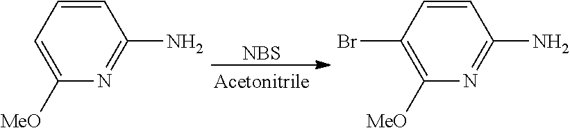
[NBS].C1=CC=C([MeO])N=C1N.C1=CC(Br)=C([MeO])N=C1N
